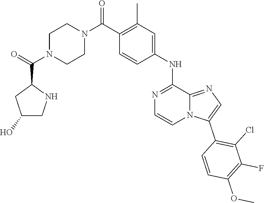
C1(C(N2CCN(C(C3NCC(O)C3)=O)CC2)=O)=C(C)C=C(NC2=NC=CN3C2=NC=C3C2=C(Cl)C(F)=C(OC)C=C2)C=C1
